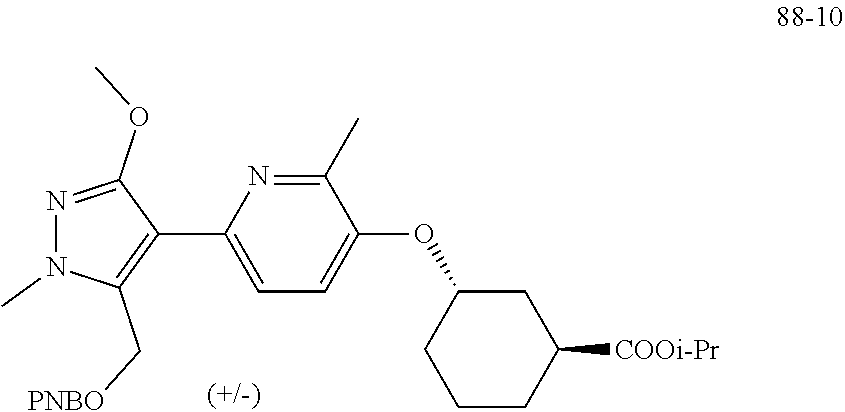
C1=C(C2=C(C[PNBO])N(C)N=C2OC)N=C(C)C(OC2CCCC([COOi-Pr])C2)=C1
